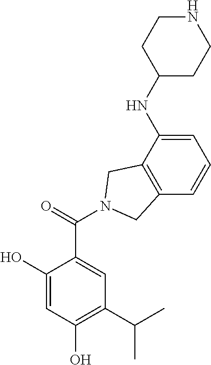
C1(O)=CC(O)=C(C(C)C)C=C1C(=O)N1CC2=C(C=CC=C2NC2CCNCC2)C1
